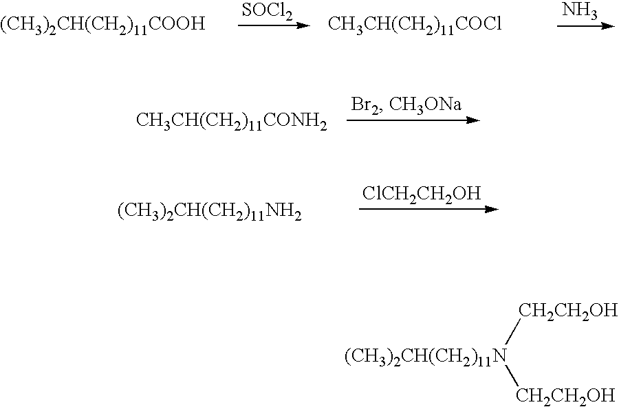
[SOCl2].[(CH3)2CH(CH2)11COOH].[CH3CH(CH2)11COCl].N.[CH3CH(CH2)11CONH2].[(CH3)2CH(CH2)11NH2].[ClCH2CH2OH].[(CH3)2CH(CH2)11N]([CH2CH2OH])[CH2CH2OH]
